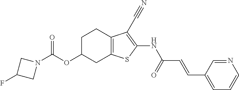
O(C1CC2=C(CC1)C(C#N)=C(NC(C=CC1=CC=CN=C1)=O)S2)C(N1CC(F)C1)=O
